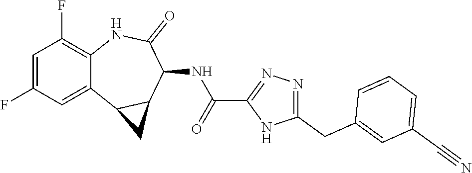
C12=CC(F)=CC(F)=C1NC(=O)C(NC(C1=NN=C(CC3=CC(C#N)=CC=C3)N1)=O)C1C2C1
